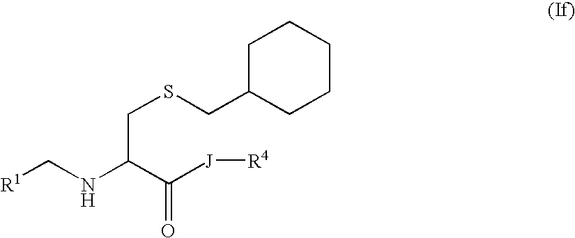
[R1]CNC(C([J][R4])=O)CSCC1CCCCC1
